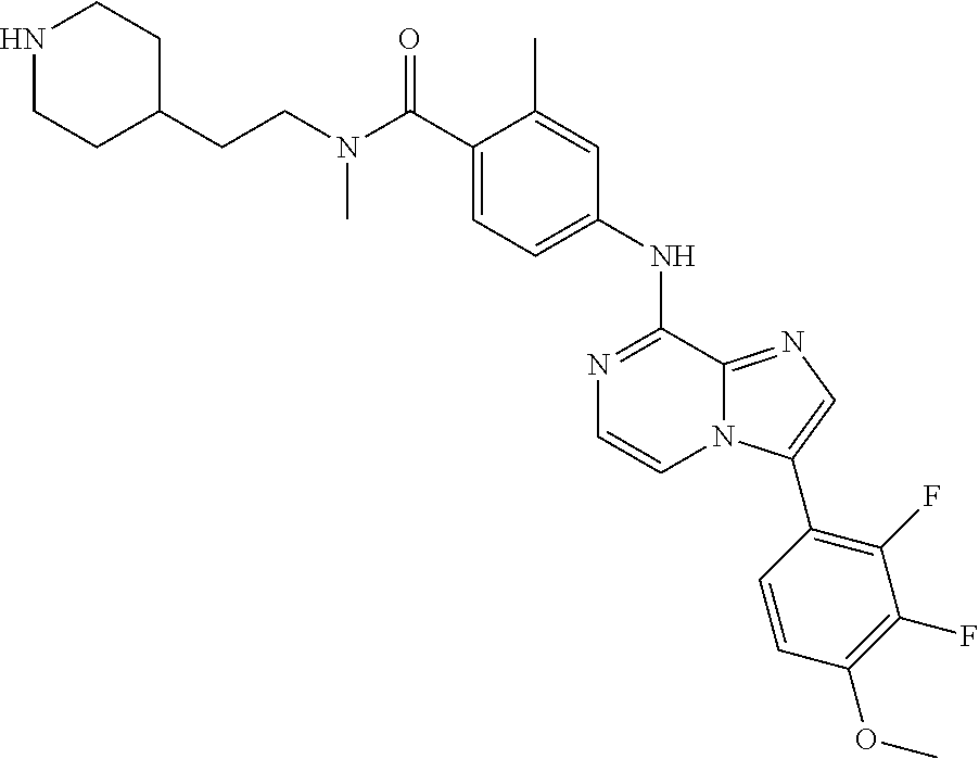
N1=C(NC2=CC=C(C(N(CCC3CCNCC3)C)=O)C(C)=C2)C2=NC=C(C3=C(F)C(F)=C(OC)C=C3)N2C=C1
